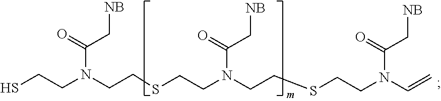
[NB]CC(N(CCS)CCSCCN(C(C[NB])=O)CCSCCN(C(C[NB])=O)C=C)=O
